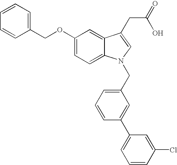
C1(OCC2=CC=CC=C2)=CC=C2C(=C1)C(CC(=O)O)=CN2CC1=CC=CC(C2=CC=CC(Cl)=C2)=C1
